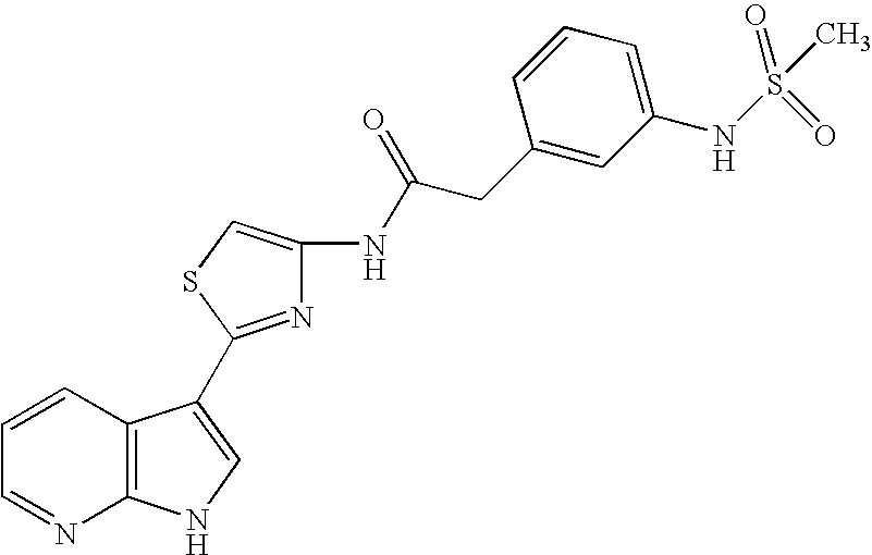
C1=CC2=C(N=C1)NC=C2C1=NC(NC(CC2=CC(NS(C)(=O)=O)=CC=C2)=O)=CS1
